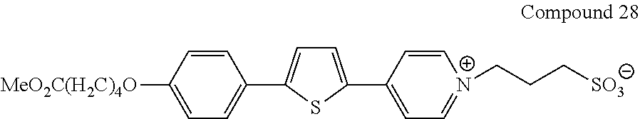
C1=CC([MeO2C(H2C)4O])=CC=C1C1=CC=C(C2=CC=[N+](CCC[SO3])C=C2)S1
